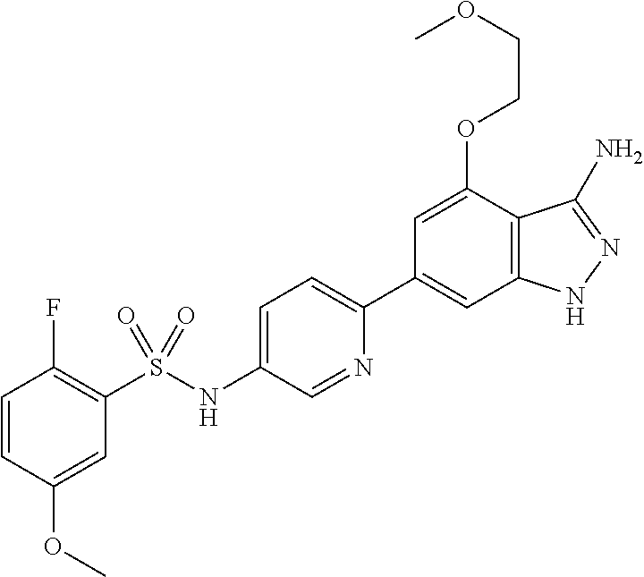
C1=CC(OC)=CC(S(NC2=CC=C(C3=CC4=C(C(OCCOC)=C3)C(N)=NN4)N=C2)(=O)=O)=C1F
